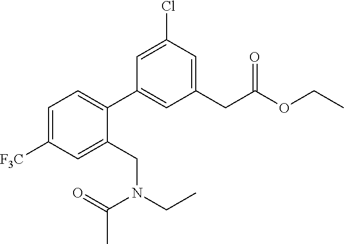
C1(CC(OCC)=O)=CC(Cl)=CC(C2=CC=C([F3C])C=C2CN(CC)C(=O)C)=C1
